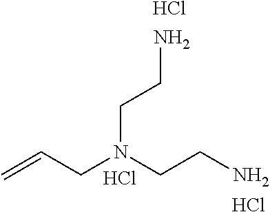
C(N(CCN)CC=C)CN.Cl.Cl.Cl
